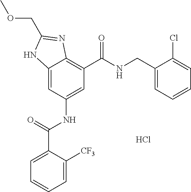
C12=CC(NC(=O)C3=CC=CC=C3[CF3])=CC(C(=O)NCC3=CC=CC=C3Cl)=C1N=C(COC)N2.Cl
